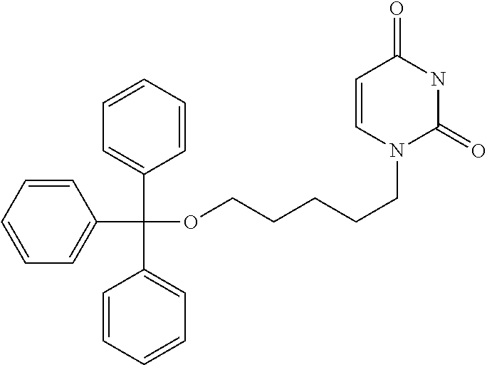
C1=CC=CC(C(C2=CC=CC=C2)(C2=CC=CC=C2)OCCCCCN2C(=O)NC(=O)C=C2)=C1
